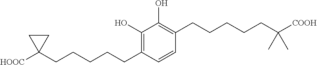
C1(O)=C(CCCCCC2([HOOC])CC2)C=CC(CCCCCC([COOH])(C)C)=C1O
